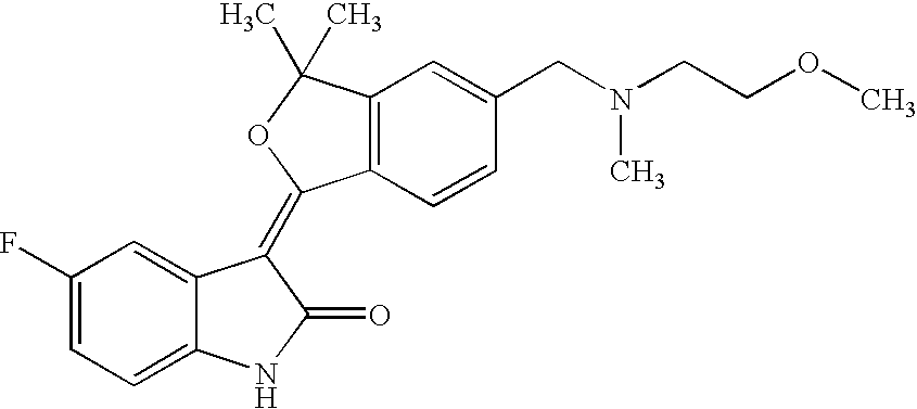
C1(F)=CC=C2C(=C1)C(=C1C3=C(C(C)(C)O1)C=C(CN(CCOC)C)C=C3)C(=O)N2
